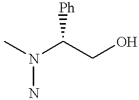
CN(C(CO)[Ph])N
